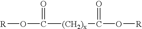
[R]OC(=O)[(CH2)x]C(O[R])=O
